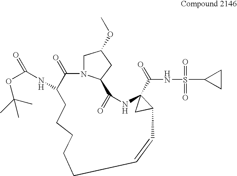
N12C(=O)C(NC(=O)OC(C)(C)C)CCCCCC=CC3CC3(C(NS(=O)(=O)C3CC3)=O)NC(=O)C1CC(OC)C2
